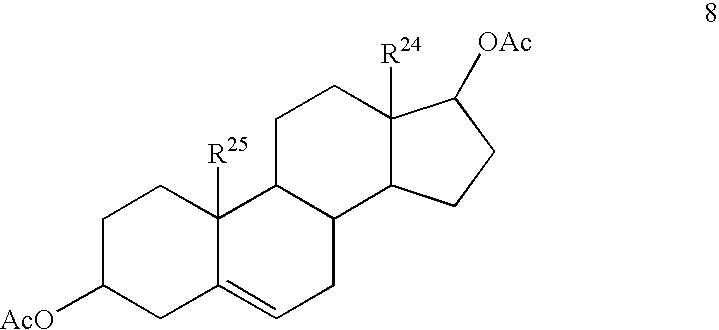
C1([AcO])CC2=CCC3C(C2([R25])CC1)CCC1([R24])C3CCC1[OAc]
